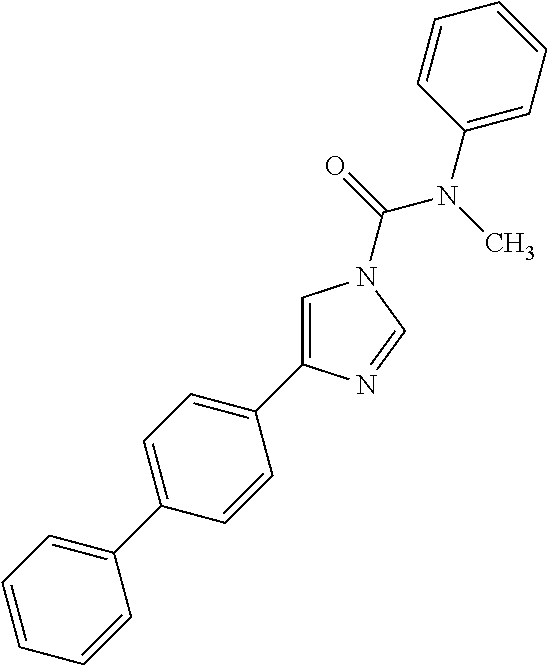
C1=C(C2=CC=C(C3=CC=CC=C3)C=C2)N=CN1C(=O)N(C)C1=CC=CC=C1
